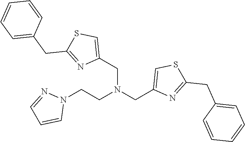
C1(CN(CC2=CSC(CC3=CC=CC=C3)=N2)CCN2N=CC=C2)=CSC(CC2=CC=CC=C2)=N1
